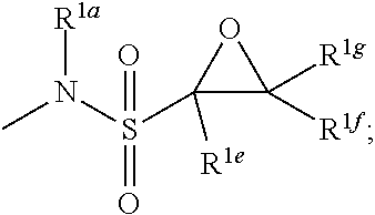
CN(S(C1([R1e])C([R1g])([R1f])O1)(=O)=O)[R1a]
